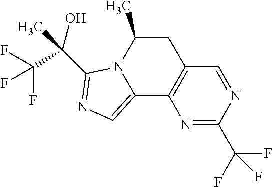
N1=C(C(F)(F)F)N=CC2=C1C1=CN=C(C(O)(C)C(F)(F)F)N1C(C)C2
